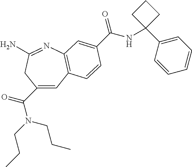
C(=O)(N(CCC)CCC)C1=CC2=C(N=C(N)C1)C=C(C(NC1(C3=CC=CC=C3)CCC1)=O)C=C2
